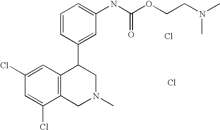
C1(Cl)=CC(Cl)=CC2=C1CN(C)CC2C1=CC(NC(=O)OCCN(C)C)=CC=C1.Cl.Cl
